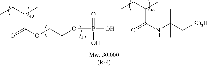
O=C(OCCOP(O)(=O)O)C(CC)(C)C.O=C(NC(C[SO3H])(C)C)C(CC)C
